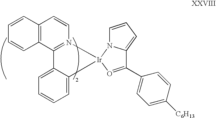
C12=C(C3=N(C=C1)[Ir]1(C4=CC=CC=C34)O=C(C3=CC=C([C6H13])C=C3)C3=CC=CN13)C=CC=C2
